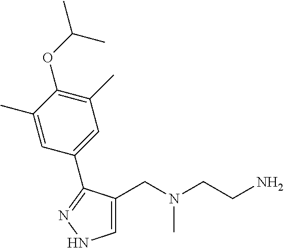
C1=C(CN(CCN)C)C(C2=CC(C)=C(OC(C)C)C(C)=C2)=NN1
